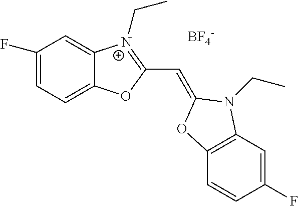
C1(F)=CC=C2C(=C1)[N+](CC)=C(C=C1N(CC)C3=C(C=CC(F)=C3)O1)O2.[BF4-]
